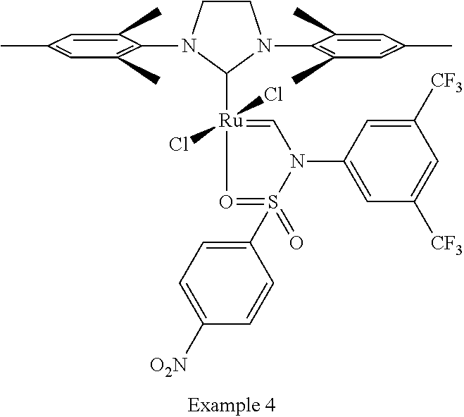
C1CN(C2=C(C)C=C(C)C=C2C)C([Ru]2(Cl)(Cl)=CN(C3=CC([CF3])=CC([CF3])=C3)S(C3=CC=C([O2N])C=C3)(=O)=O2)N1C1=C(C)C=C(C)C=C1C
